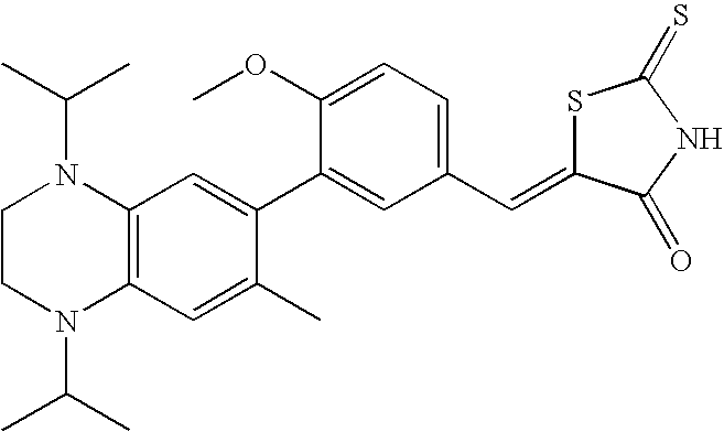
C1CN(C(C)C)C2=C(N1C(C)C)C=C(C1=CC(C=C3SC(=S)NC3=O)=CC=C1OC)C(C)=C2
